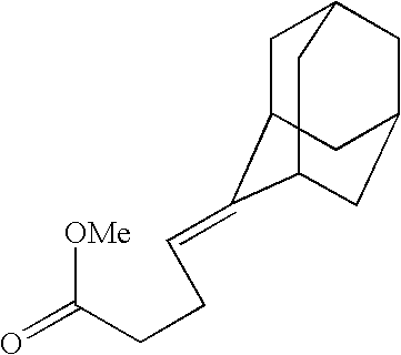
C1C2C(=CCCC([OMe])=O)C3CC(CC1C3)C2
